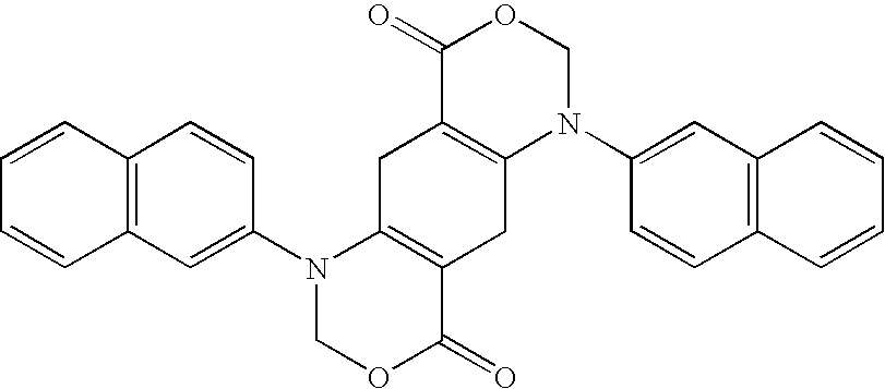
C1C2=C(CC3=C1N(C1=CC4=C(C=C1)C=CC=C4)COC3=O)N(C1=CC3=C(C=C1)C=CC=C3)COC2=O
